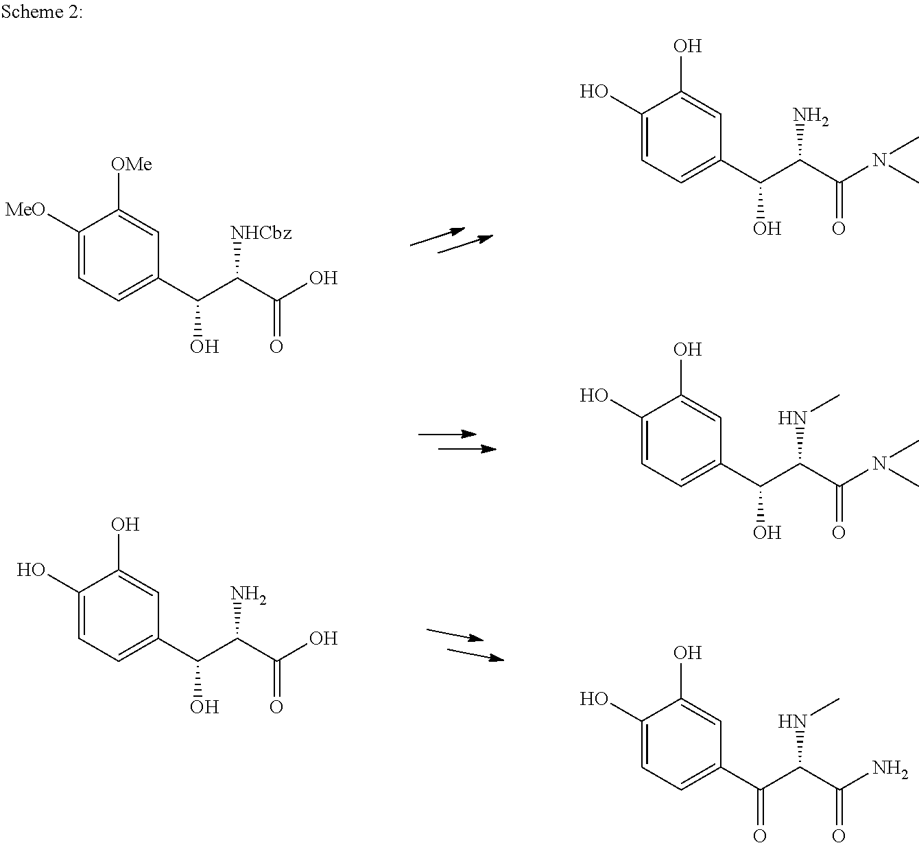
C1([MeO])=CC=C(C(C(C(O)=O)[NHCbz])O)C=C1[OMe].C1(O)=CC=C(C(C(C(O)=O)N)O)C=C1O.C1(O)=CC=C(C(C(C(N(C)C)=O)N)O)C=C1O.C1(O)=CC=C(C(C(C(N)=O)NC)=O)C=C1O.C1(O)=CC=C(C(C(C(N(C)C)=O)NC)O)C=C1O
